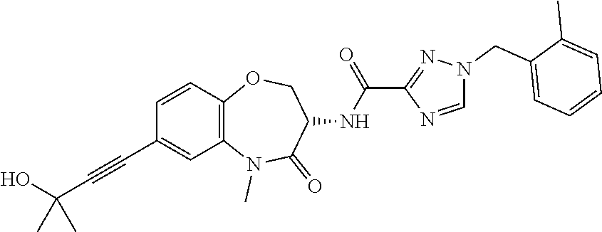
C12=C(C=CC(C#CC(O)(C)C)=C1)OCC(NC(C1=NN(CC3=CC=CC=C3C)C=N1)=O)C(=O)N2C
